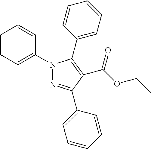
C(OCC)(=O)C1=C(C2=CC=CC=C2)N(C2=CC=CC=C2)N=C1C1=CC=CC=C1
